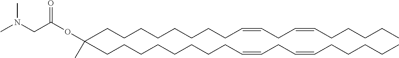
C(CCCCCCC=CCC=CCCCCC)CC(CCCCCCCCC=CCC=CCCCCC)(OC(CN(C)C)=O)C
